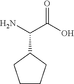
OC(C(C1CCCC1)N)=O
